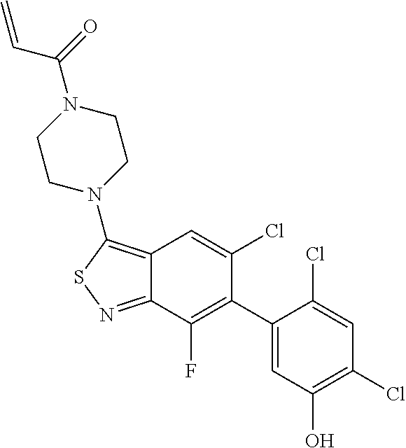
C12=C(N3CCN(C(C=C)=O)CC3)SN=C1C(F)=C(C1=CC(O)=C(Cl)C=C1Cl)C(Cl)=C2
